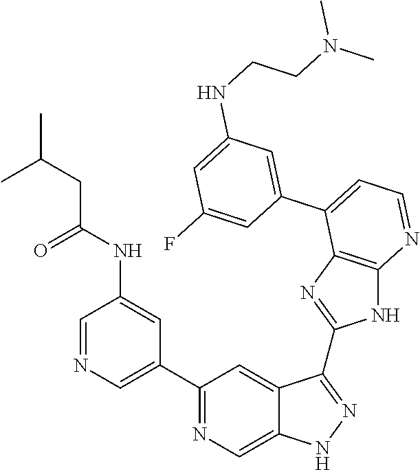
C1=NC=C(C2=NC=C3C(=C2)C(C2=NC4=C(N2)N=CC=C4C2=CC(NCCN(C)C)=CC(F)=C2)=NN3)C=C1NC(CC(C)C)=O
